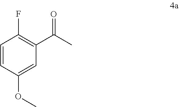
C1=CC(OC)=CC(C(C)=O)=C1F
